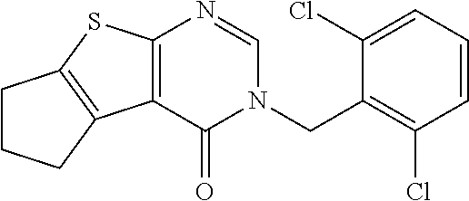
C12=C(C3=C(S1)CCC3)C(=O)N(CC1=C(Cl)C=CC=C1Cl)C=N2
